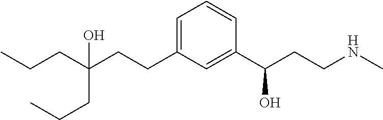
C(C(CCC1=CC=CC(C(CCNC)O)=C1)(CCC)O)CC
